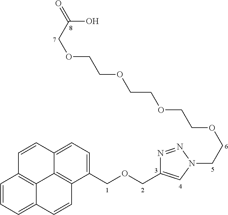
C1=CC=C2C3=C1C=CC1=CC=C(COCC4=CN(CCOCCOCCOCCOCC(=O)O)N=N4)C(=C31)C=C2
